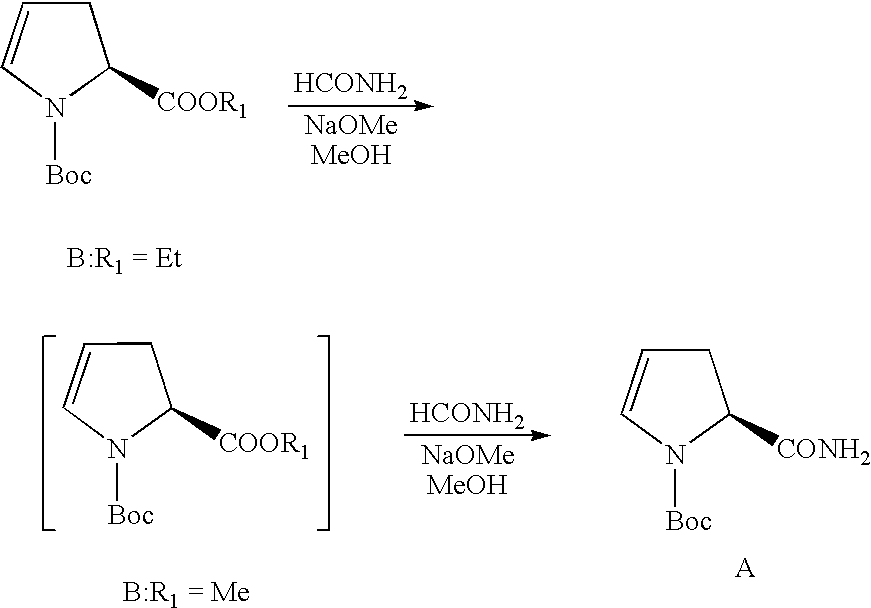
N1([Boc])C([COOR1])CC=C1.[HCONH2].N1([Boc])C([COOR1])CC=C1.N1([Boc])C([CONH2])CC=C1.[HCONH2]
